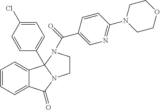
C12=CC=CC=C1C1(C3=CC=C(Cl)C=C3)N(C2=O)CCN1C(C1=CN=C(N2CCOCC2)C=C1)=O
